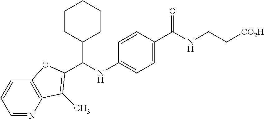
C1=NC2=C(C=C1)OC(C(NC1=CC=C(C(NCC[CO2H])=O)C=C1)C1CCCCC1)=C2C
